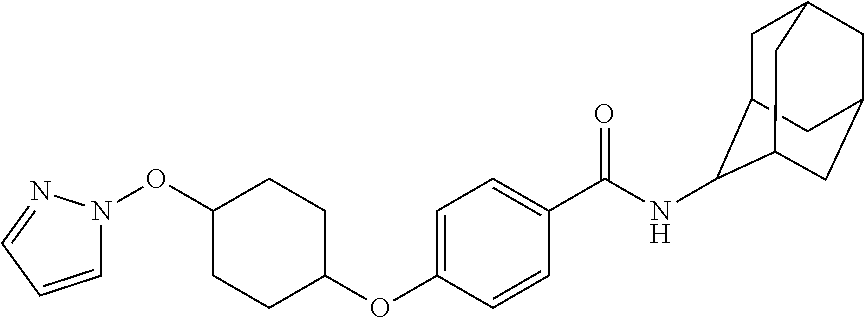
O(C1CCC(OC2=CC=C(C(NC3C4CC5CC(CC3C5)C4)=O)C=C2)CC1)N1C=CC=N1
